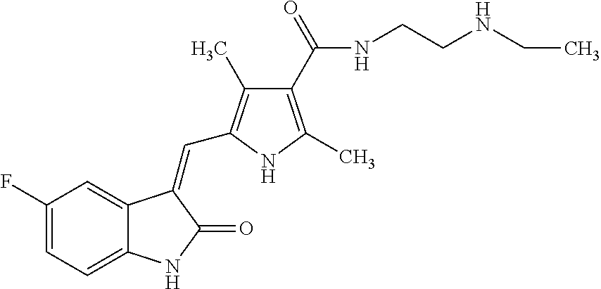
C1(F)=CC=C2C(=C1)C(=CC1=C(C)C(C(=O)NCCNCC)=C(C)N1)C(=O)N2
